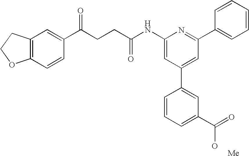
C1(NC(CCC(C2=CC3=C(C=C2)OCC3)=O)=O)=CC(C2=CC(C(=O)O)=CC=C2)=CC(C2=CC=CC=C2)=N1.[Me]
